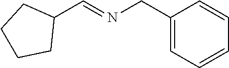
C1(CN=CC2CCCC2)=CC=CC=C1
